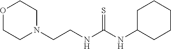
O1CCN(CCNC(NC2CCCCC2)=S)CC1
